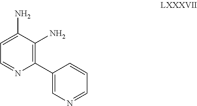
NC1=CC=NC(C2=CN=CC=C2)=C1N
